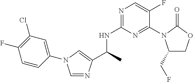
C1(CF)COC(=O)N1C1=NC(NC(C)C2=CN(C3=CC(Cl)=C(F)C=C3)C=N2)=NC=C1F
